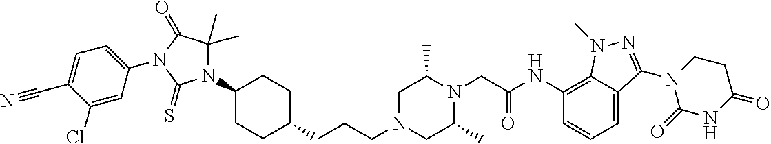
C(CCN1CC(C)N(CC(NC2=C3C(=CC=C2)C(N2C(=O)NC(=O)CC2)=NN3C)=O)C(C)C1)C1CCC(N2C(C)(C)C(=O)N(C3=CC=C(C#N)C(Cl)=C3)C2=S)CC1
